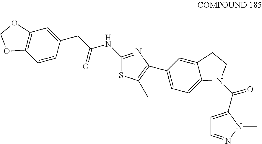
C12=C(C=CC(CC(NC3=NC(C4=CC=C5C(=C4)CCN5C(C4=CC=NN4C)=O)=C(C)S3)=O)=C1)OCO2
